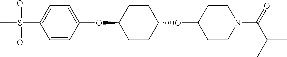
C1=CC(OC2CCC(OC3CCN(C(C(C)C)=O)CC3)CC2)=CC=C1S(C)(=O)=O
